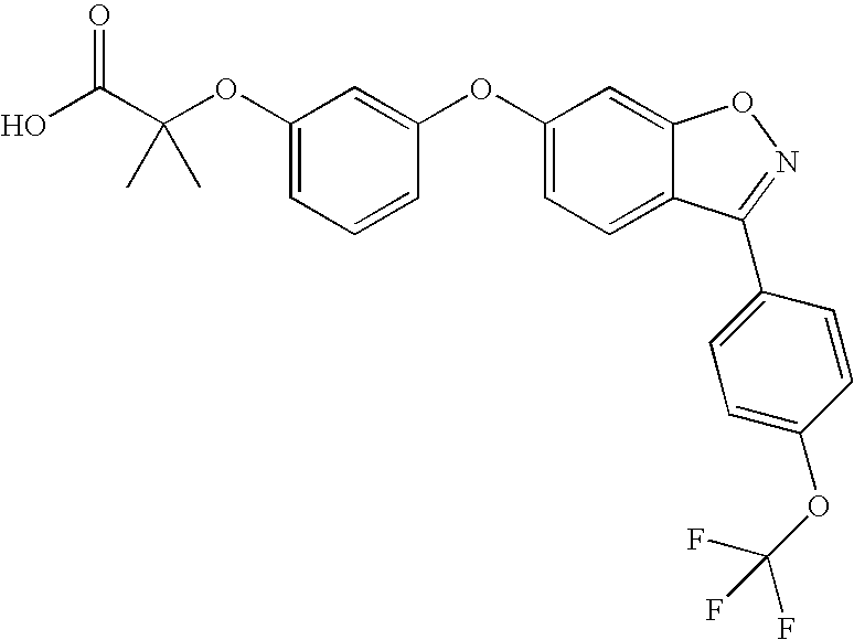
C(OC1=CC=CC(OC2=CC=C3C(=C2)ON=C3C2=CC=C(OC(F)(F)F)C=C2)=C1)(C)(C)C(O)=O
